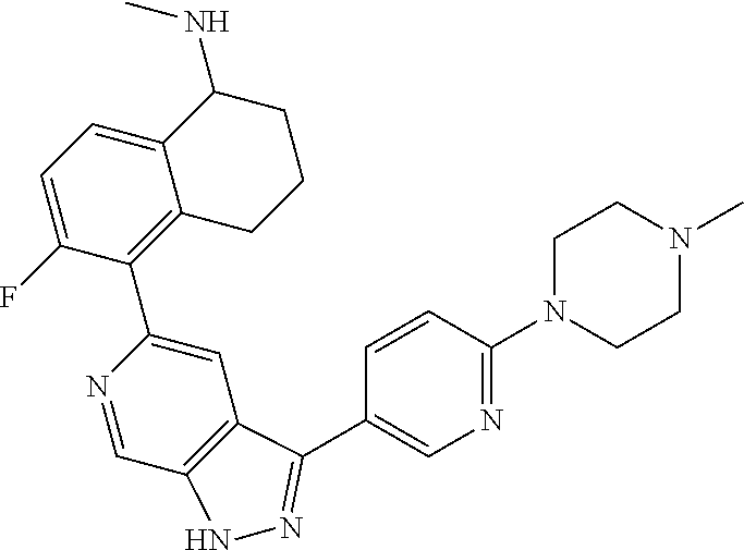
C12=CC=C(F)C(C3=CC4=C(C=N3)NN=C4C3=CN=C(N4CCN(C)CC4)C=C3)=C1CCCC2NC
